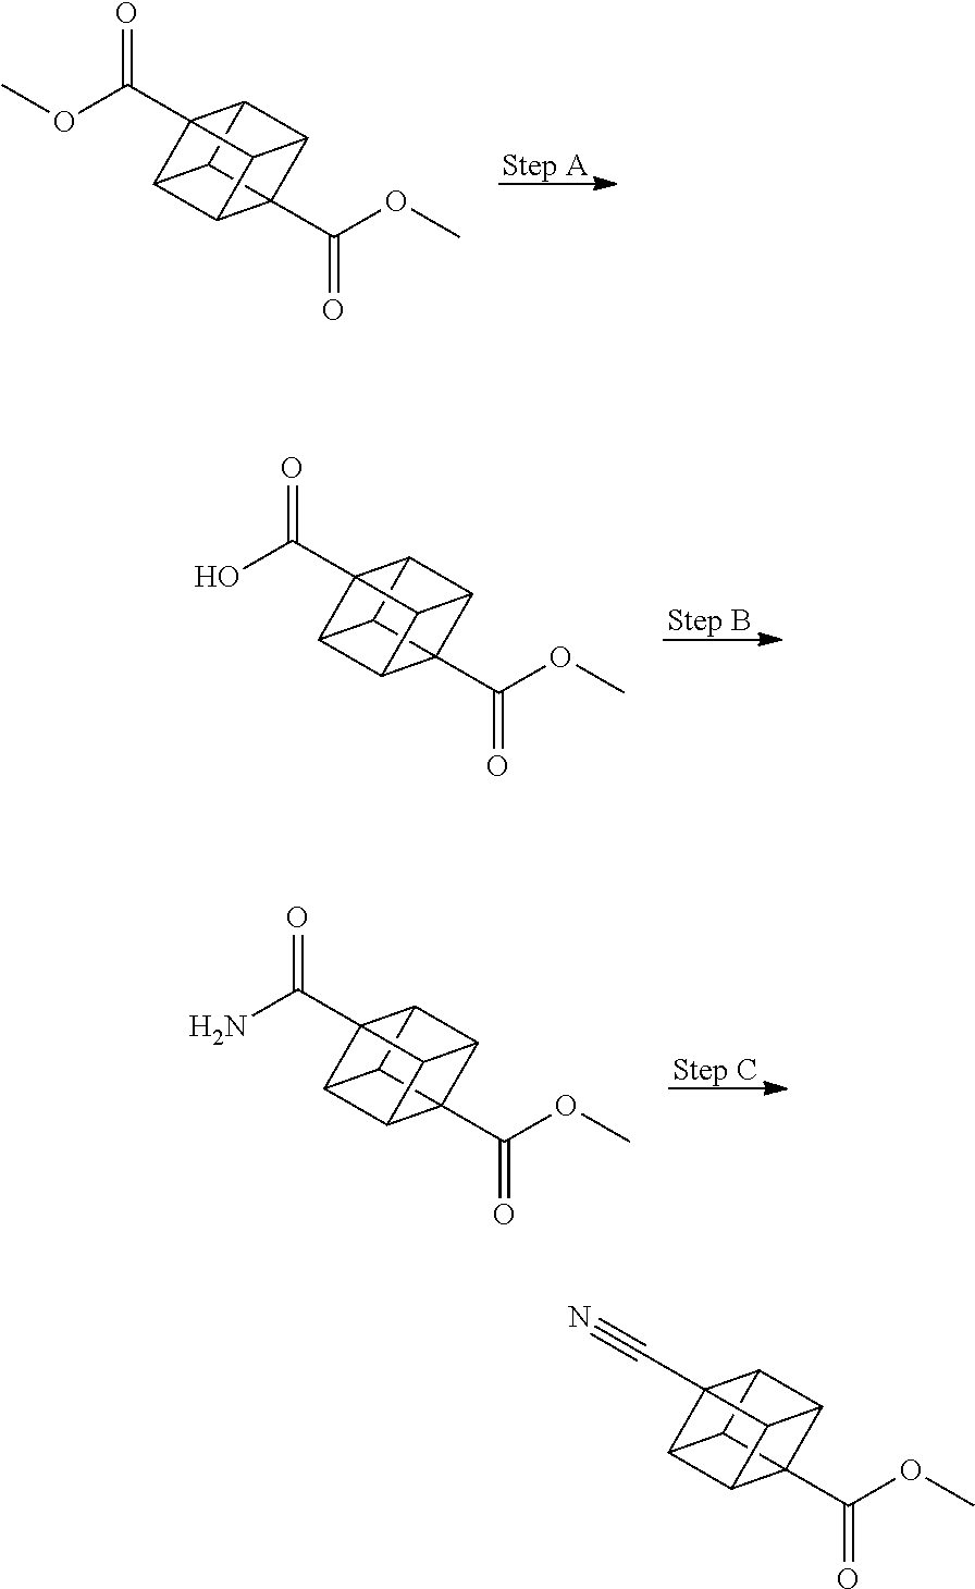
C12C3C4(C(OC)=O)C1C1C2(C(OC)=O)C3C41.C12C3C4(C(OC)=O)C1C1C2(C(O)=O)C3C41.C12C3C4(C(OC)=O)C1C1C2(C(N)=O)C3C41.C12C3C4(C(OC)=O)C1C1C2(C#N)C3C41
